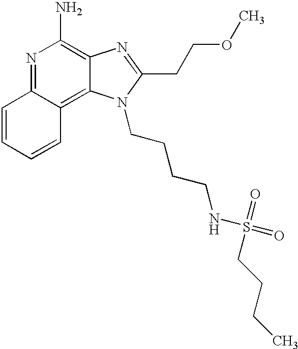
N1=C2C(=C3C(=C1N)N=C(CCOC)N3CCCCNS(=O)(=O)CCCC)C=CC=C2
